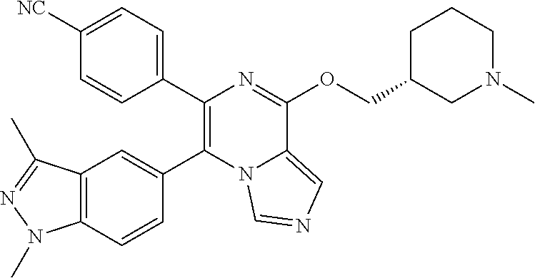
C1(C2=C(C3=CC4=C(C=C3)N(C)N=C4C)N3C(=CN=C3)C(OCC3CN(C)CCC3)=N2)=CC=C([NC])C=C1
